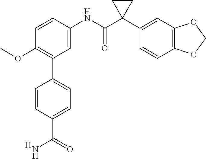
C1(OC)=C(C2=CC=C(C(=O)N)C=C2)C=C(NC(C2(C3=CC4=C(C=C3)OCO4)CC2)=O)C=C1.[H]
